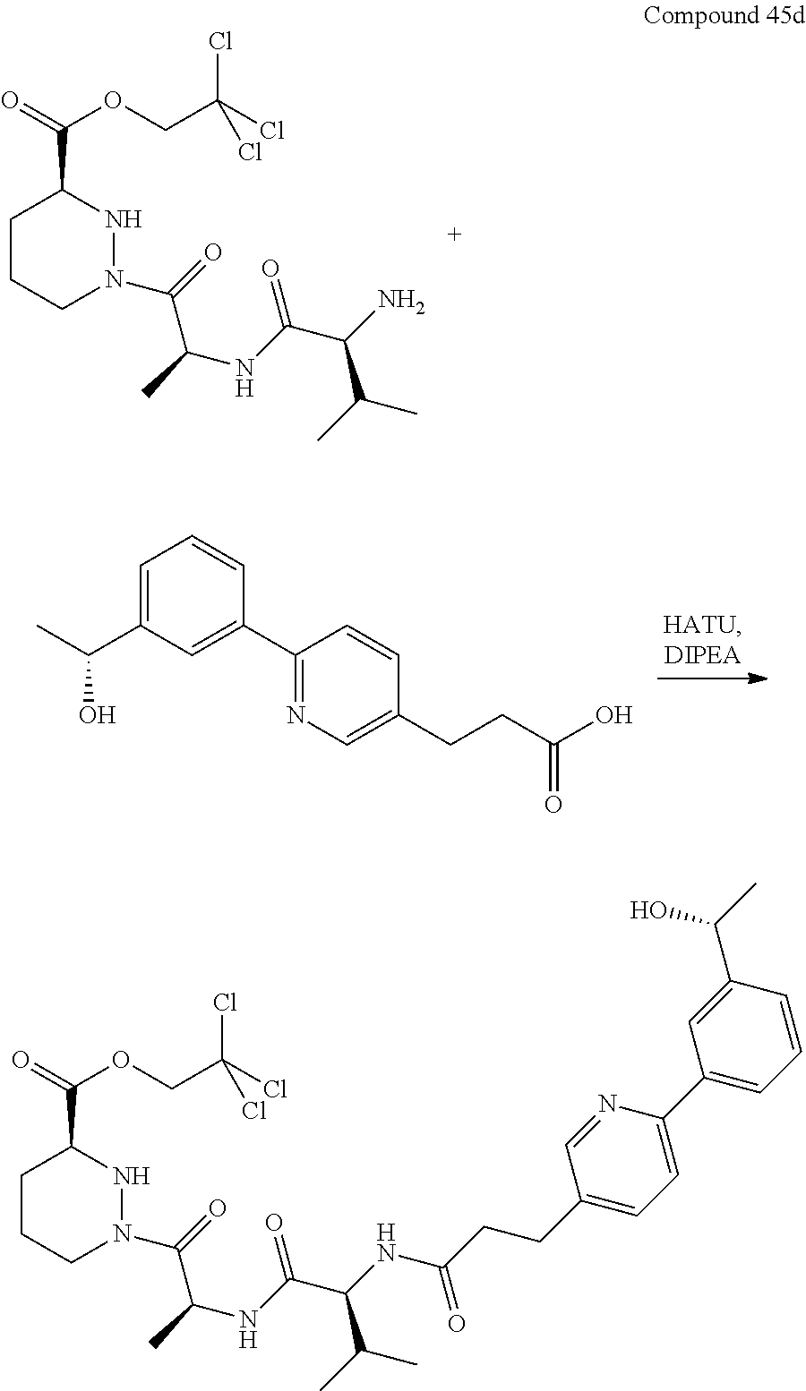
C1CCN(C(=O)C(NC(=O)C(N)C(C)C)C)NC1C(=O)OCC(Cl)(Cl)Cl.C1(C2=CC(C(C)O)=CC=C2)=NC=C(CCC(O)=O)C=C1.C1CCN(C(=O)C(NC(=O)C(NC(CCC2=CC=C(C3=CC=CC(C(C)O)=C3)N=C2)=O)C(C)C)C)NC1C(=O)OCC(Cl)(Cl)Cl
